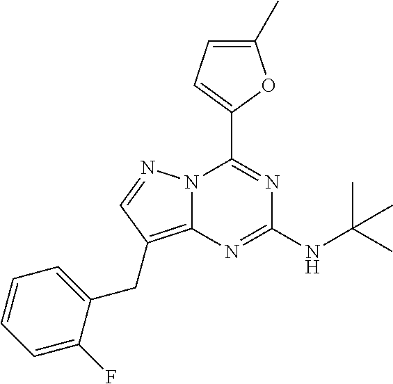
N12C(=C(CC3=CC=CC=C3F)C=N1)N=C(NC(C)(C)C)N=C2C1=CC=C(C)O1
